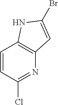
C1=CC(Cl)=NC2=C1NC(Br)=C2
